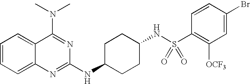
C1=CC=C2C(=C1)C(N(C)C)=NC(NC1CCC(NS(C3=C([OCF3])C=C(Br)C=C3)(=O)=O)CC1)=N2
